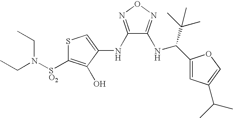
CCN(CC)[SO2]C1=C(O)C(NC2=NON=C2NC(C2=CC(C(C)C)=CO2)C(C)(C)C)=CS1
